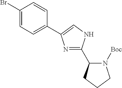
C1(Br)=CC=C(C2=CNC(C3N([Boc])CCC3)=N2)C=C1
